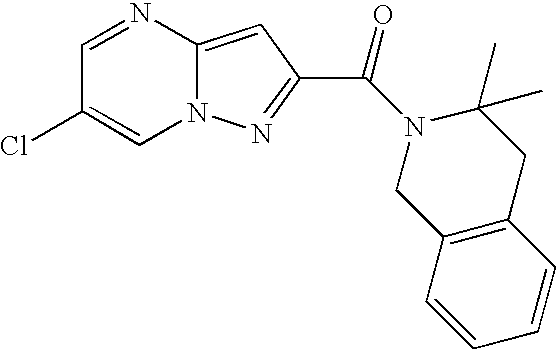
C1=NC2=CC(C(N3C(C)(C)CC4=C(C=CC=C4)C3)=O)=NN2C=C1Cl
